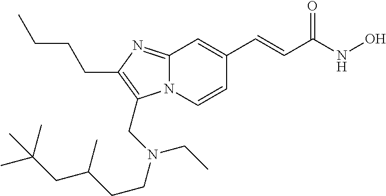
N12C(=NC(CCCC)=C1CN(CCC(CC(C)(C)C)C)CC)C=C(C=CC(NO)=O)C=C2
